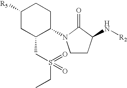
C1CC(N[R2])C(=O)N1C1CCC([R5])CC1CS(CC)(=O)=O
